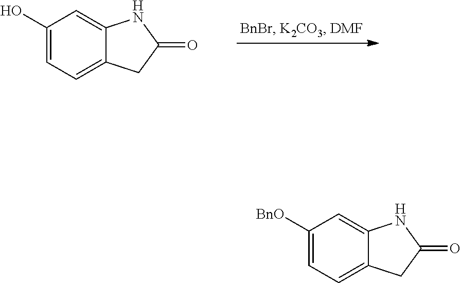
C1(O)=CC=C2C(=C1)NC(=O)C2.C1([BnO])=CC=C2C(=C1)NC(=O)C2
